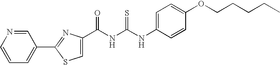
C(NC(NC1=CC=C(OCCCCC)C=C1)=S)(=O)C1=CSC(C2=CC=CN=C2)=N1
